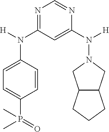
N1=C(N(C2=CC=C(P(C)(=O)C)C=C2)[H])C=C(N(N2CC3C(C2)CCC3)[H])N=C1
